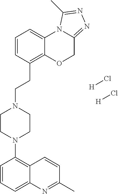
C1=CC=C2C(=C1N1CCN(CCC3=C4C(=CC=C3)N3C(=NN=C3C)CO4)CC1)C=CC(C)=N2.[H]Cl.[H]Cl
